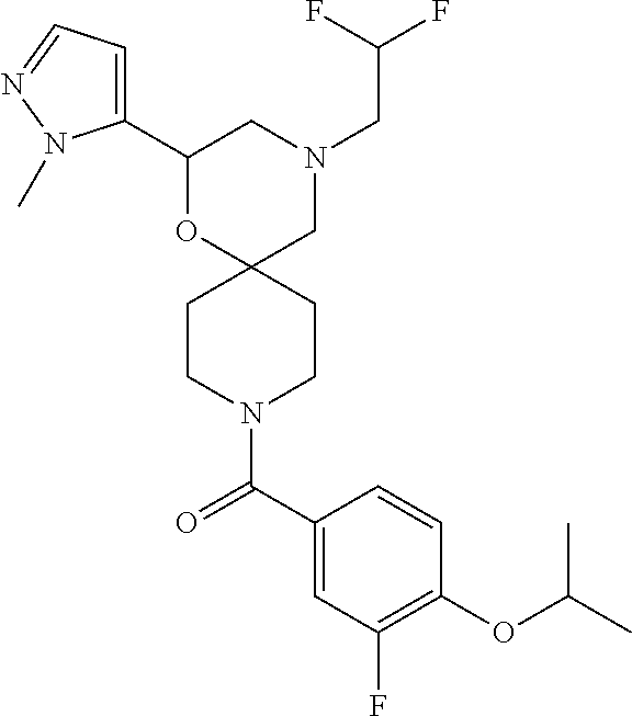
C1(C2=CC=NN2C)OC2(CN(CC(F)F)C1)CCN(C(C1=CC(F)=C(OC(C)C)C=C1)=O)CC2
